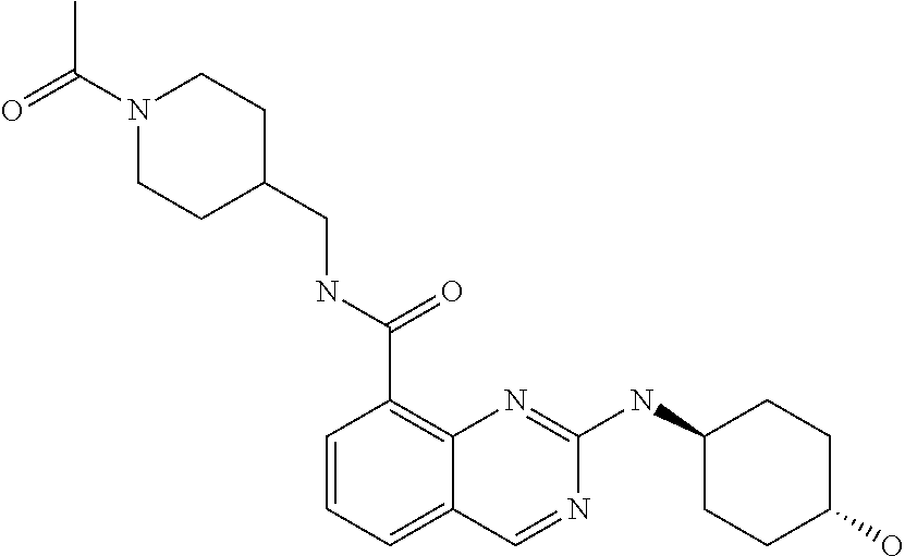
C1=CC=C2C(=C1C(NCC1CCN(C(=O)C)CC1)=O)N=C(NC1CCC(O)CC1)N=C2
